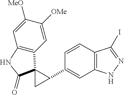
C1(C2C3(C4=C(C=C([MeO])C([OMe])=C4)NC3=O)C2)=CC2=C(C=C1)C(I)=NN2
